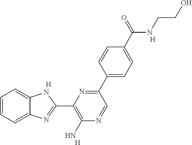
C1=CC=C2C(=C1)NC(C1=C(N)N=CC(C3=CC=C(C(NCCO)=O)C=C3)=N1)=N2.[H].[H].[H]
